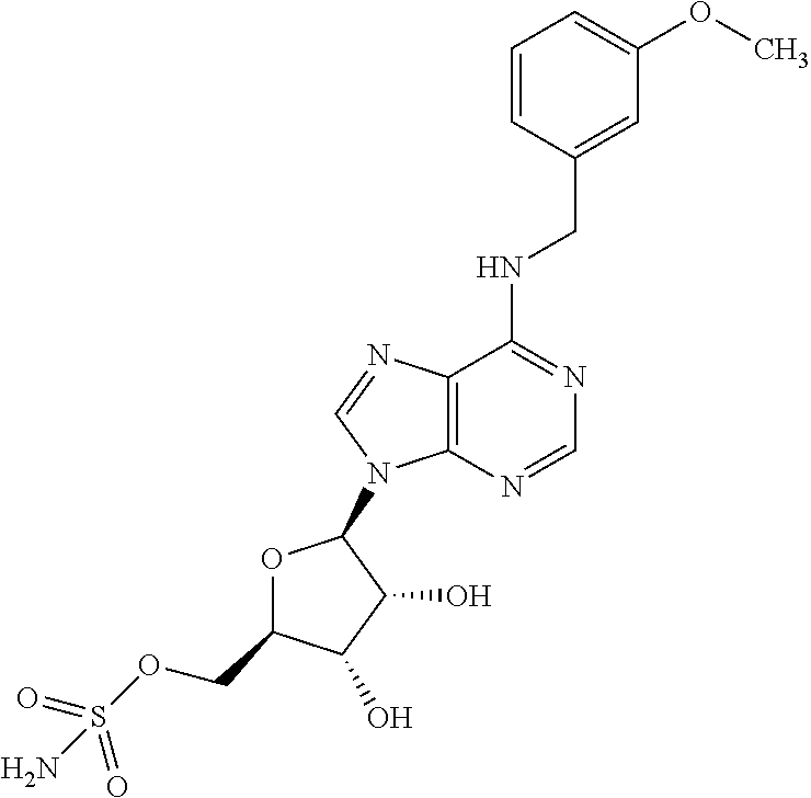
C12=C(N=CN=C1NCC1=CC(OC)=CC=C1)N(C1OC(COS(=O)(=O)N)C(O)C1O)C=N2
